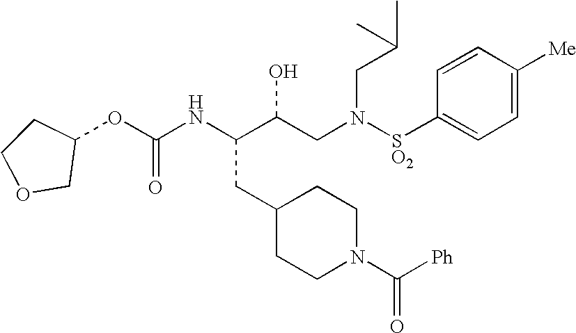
C(NC(C(CN([SO2]C1=CC=C([Me])C=C1)CC(C)C)O)CC1CCN(C([Ph])=O)CC1)(=O)OC1COCC1
